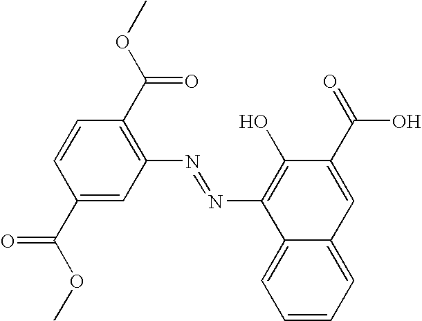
C1=CC=C2C(=C1)C(N=NC1=C(C(OC)=O)C=CC(C(OC)=O)=C1)=C(O)C(C(=O)O)=C2
